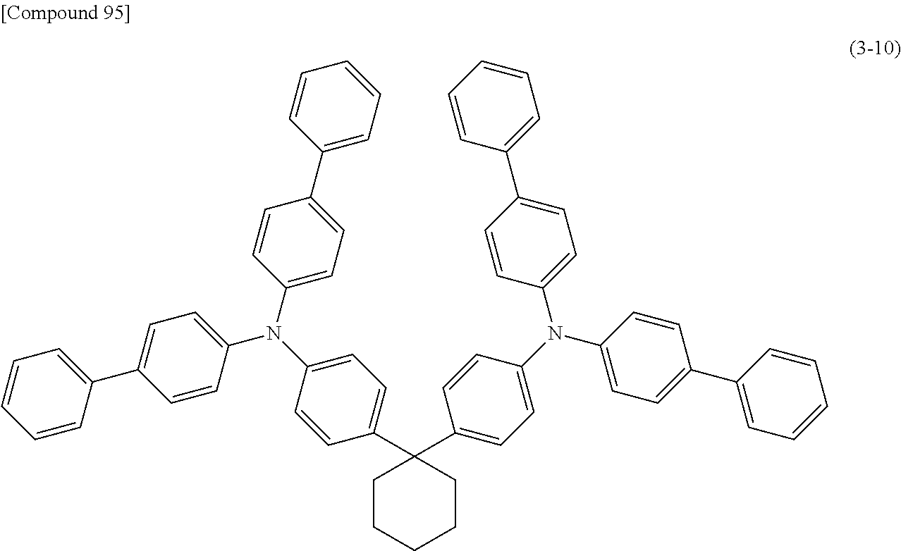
C1=CC(C2(C3=CC=C(N(C4=CC=C(C5=CC=CC=C5)C=C4)C4=CC=C(C5=CC=CC=C5)C=C4)C=C3)CCCCC2)=CC=C1N(C1=CC=C(C2=CC=CC=C2)C=C1)C1=CC=C(C2=CC=CC=C2)C=C1
